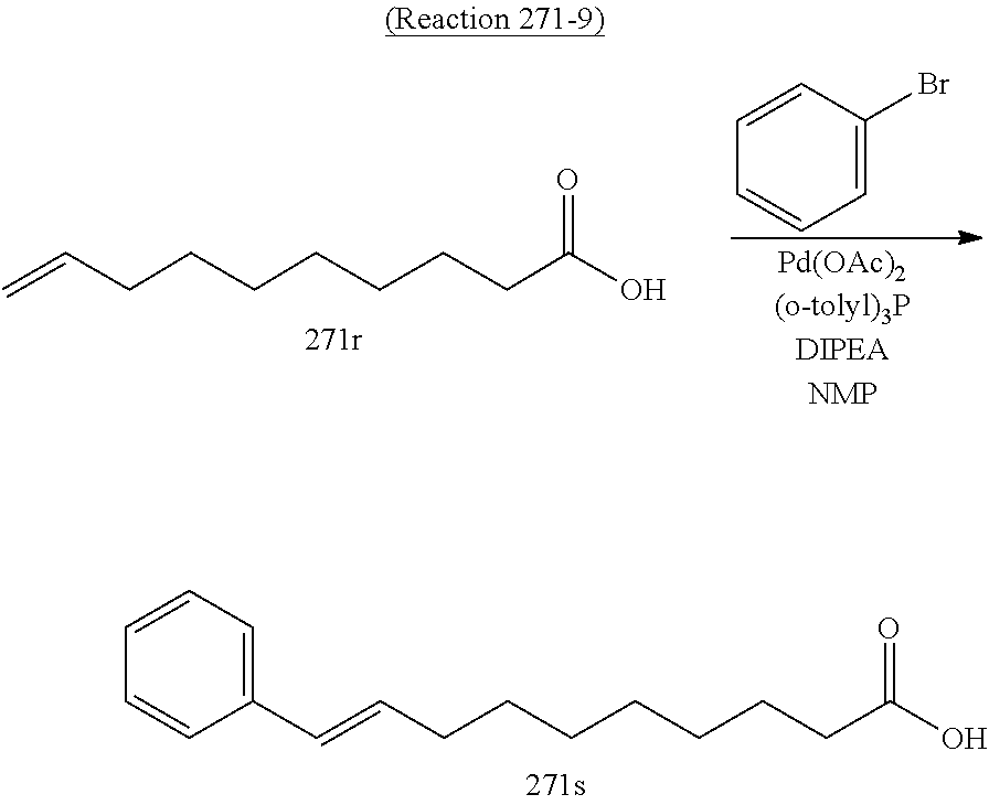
C1=CC=C(Br)C=C1.C=CCCCCCCCC(O)=O.C(=CCCCCCCCC(O)=O)C1=CC=CC=C1
